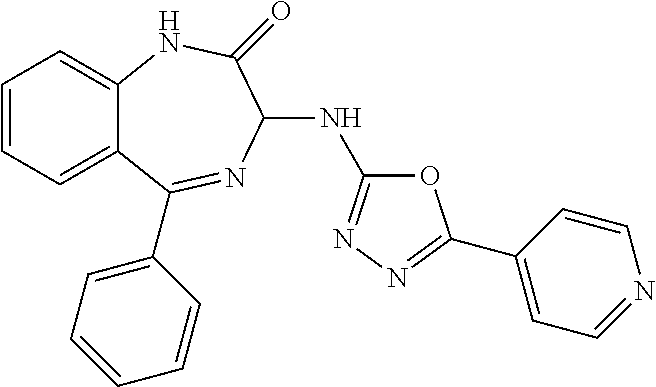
C1=CC=C2C(=C1)NC(=O)C(NC1=NN=C(C3=CC=NC=C3)O1)N=C2C1=CC=CC=C1
